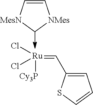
[Ru](=CC1=CC=CS1)(Cl)(Cl)[Cy3P].C1=C[MesN]C[NMes]1
